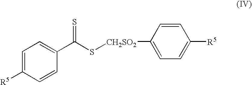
C1(C(S[CH2SO2]C2=CC=C([R5])C=C2)=S)=CC=C([R5])C=C1
